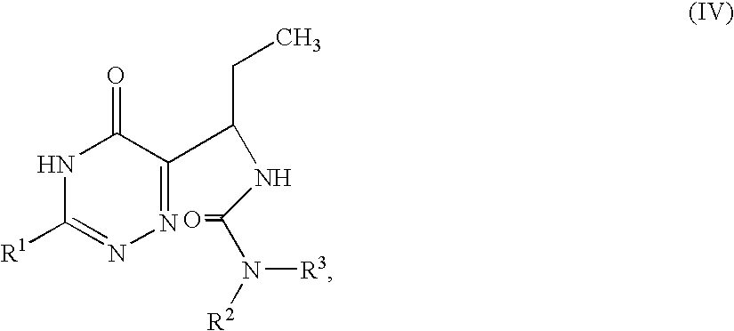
N1C([R1])=NN=C(C(NC(N([R2])[R3])=O)CC)C1=O
